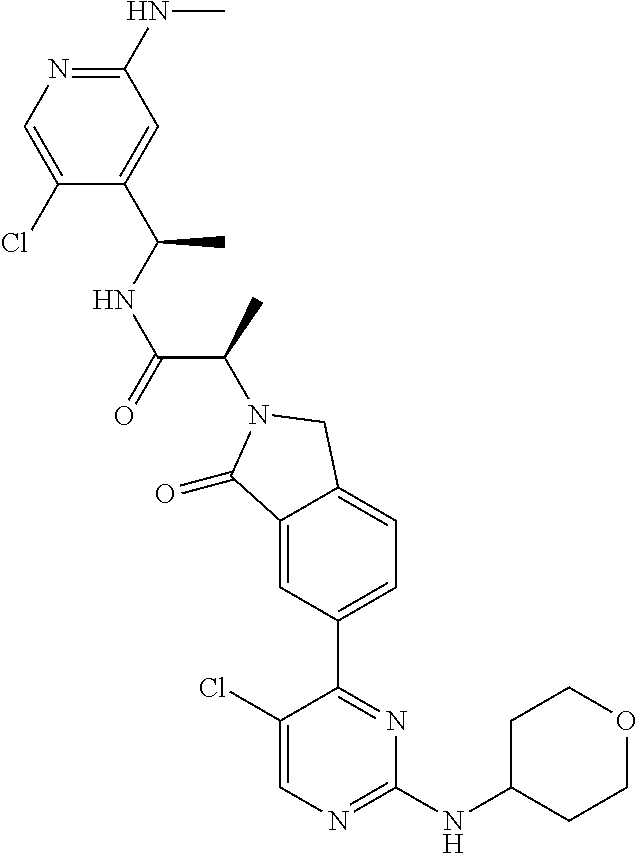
C1(=O)C2=CC(C3=NC(NC4CCOCC4)=NC=C3Cl)=CC=C2CN1C(C(=O)NC(C1=CC(NC)=NC=C1Cl)C)C
